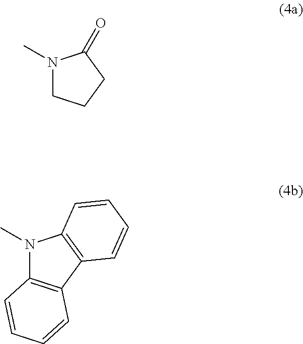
N1(C)CCCC1=O.N1(C)C2=C(C3=C1C=CC=C3)C=CC=C2
